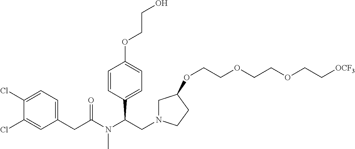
C1=CC(C(N(C(CC2=CC=C(Cl)C(Cl)=C2)=O)C)CN2CC(OCCOCCOCC[OCF3])CC2)=CC=C1OCCO
